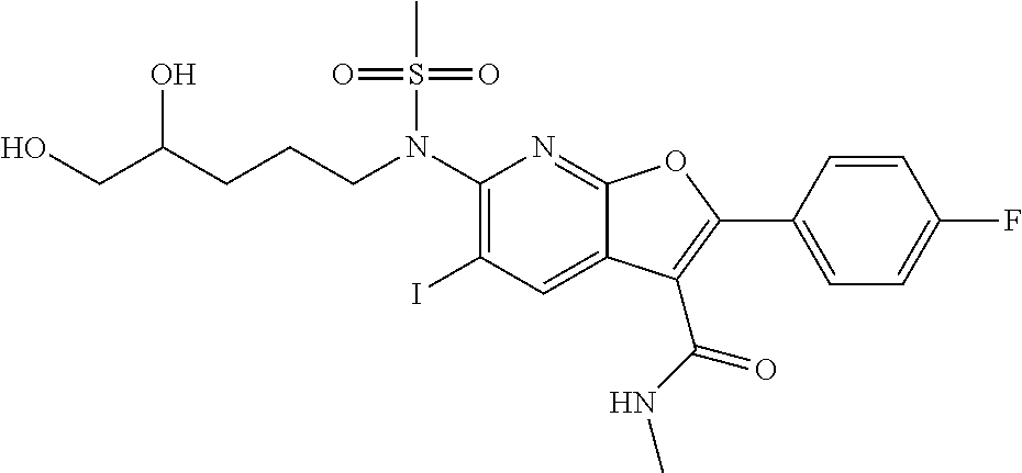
C1(N(CCCC(CO)O)S(C)(=O)=O)=C(I)C=C2C(=N1)OC(C1=CC=C(F)C=C1)=C2C(NC)=O
